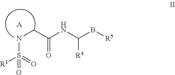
N(CC(NC(B[R5])[R4])=O)S([R1])(=O)=O.[A]
